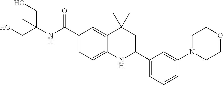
C1(C(NC(CO)(CO)C)=O)=CC=C2C(=C1)C(C)(C)CC(C1=CC=CC(N3CCOCC3)=C1)N2
